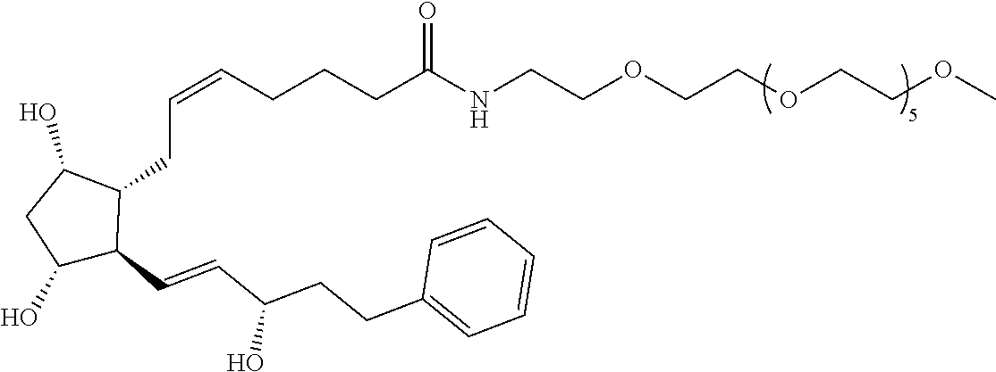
OC1C(C=CC(O)CCC2=CC=CC=C2)C(CC=CCCCC(NCCOCCOCCOC)=O)C(O)C1
